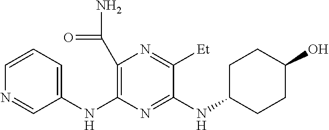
N(C1=NC(NC2=CC=CN=C2)=C(C(N)=O)N=C1[Et])C1CCC(O)CC1
